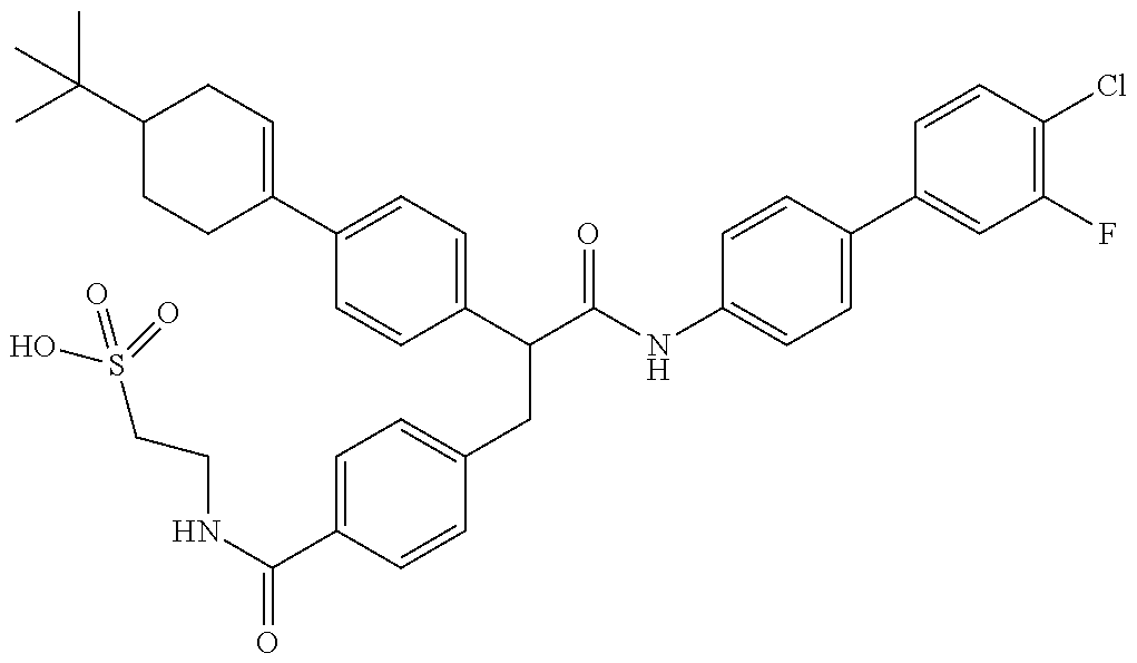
OS(CCNC(=O)C1=CC=C(CC(C(NC2=CC=C(C3=CC(F)=C(Cl)C=C3)C=C2)=O)C2=CC=C(C3=CCC(C(C)(C)C)CC3)C=C2)C=C1)(=O)=O
